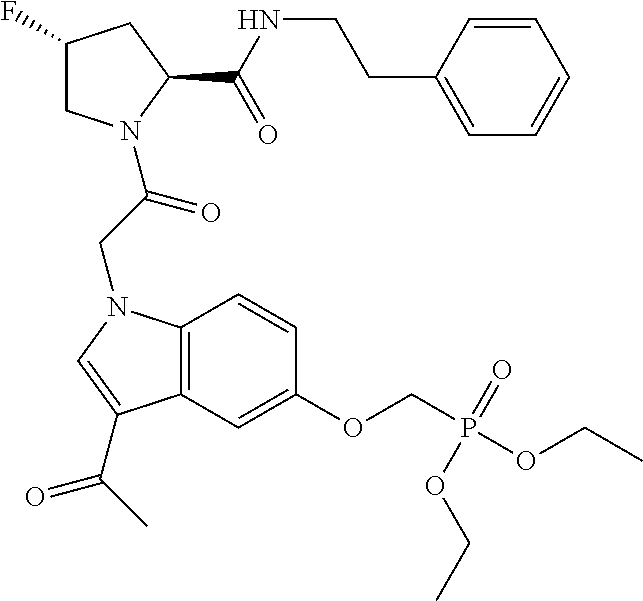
C1(F)CN(C(CN2C3=C(C=C(OCP(OCC)(=O)OCC)C=C3)C(C(C)=O)=C2)=O)C(C(NCCC2=CC=CC=C2)=O)C1
